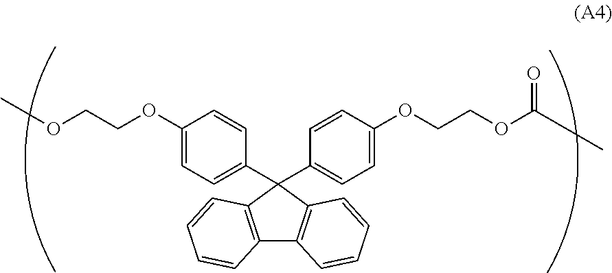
C1(OCCOC)=CC=C(C2(C3=CC=C(OCCOC(C)=O)C=C3)C3=C(C4=C2C=CC=C4)C=CC=C3)C=C1
